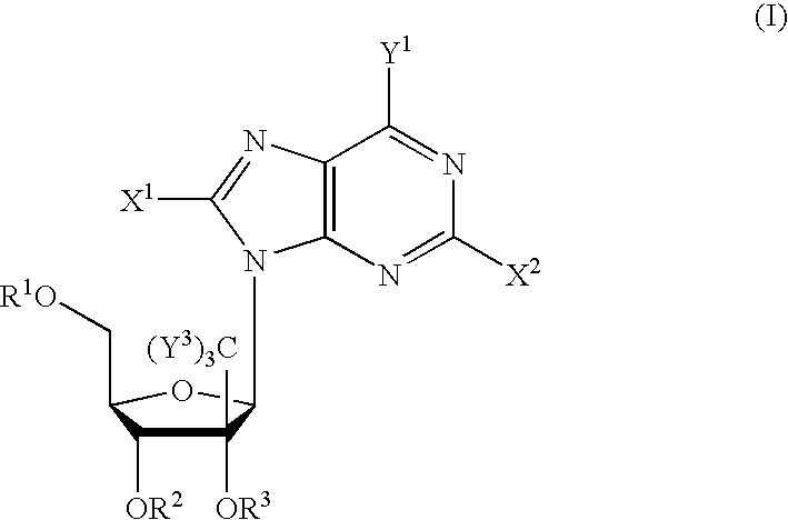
C12=C(N=C([X2])N=C1[Y1])N(C1C([OR3])([(Y3)3C])C([OR2])C(C[R1O])O1)C([X1])=N2
